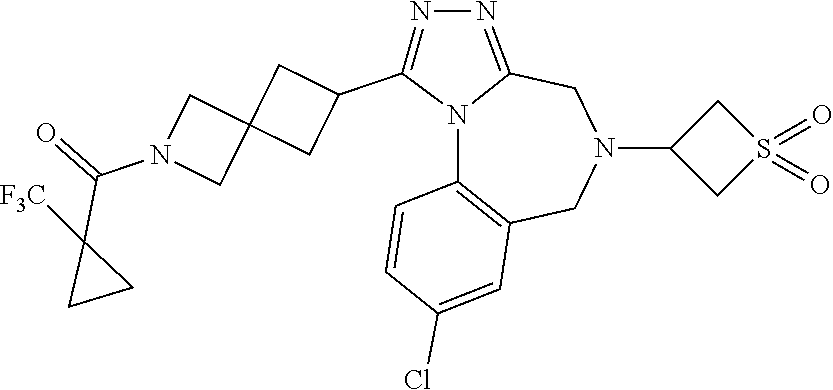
N12C3=C(CN(C4CS(=O)(=O)C4)CC1=NN=C2C1CC2(C1)CN(C(=O)C1([F3C])CC1)C2)C=C(Cl)C=C3
